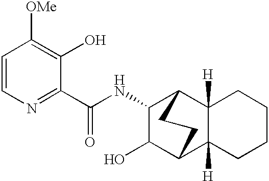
C1=CN=C(C(NC2C(O)C3C4([H])C([H])(C2CC3)CCCC4)=O)C(O)=C1[OMe]
